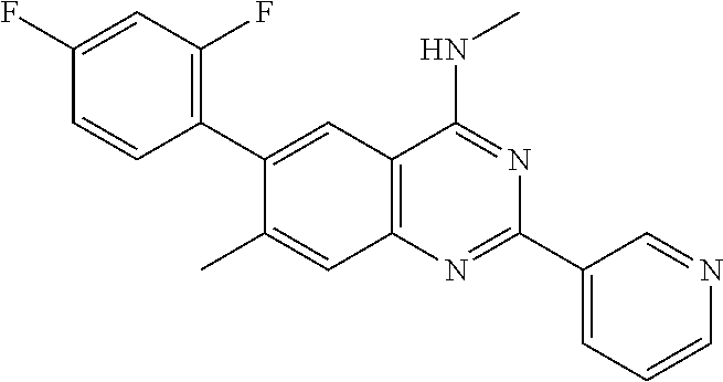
C1=C(F)C=CC(C2=CC3=C(N=C(C4=CC=CN=C4)N=C3NC)C=C2C)=C1F
